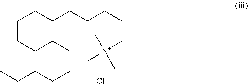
CCCCCCCCCCCCCCCCC[N+](C)(C)C.[Cl-]
